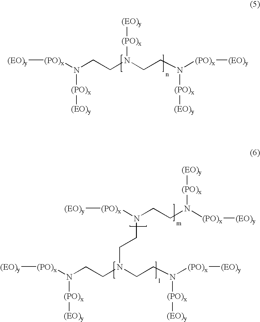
[(EO)y][(PO)x]N([(PO)x][(EO)y])CCN(CCN([(PO)x][(EO)y])[(PO)x][(EO)y])[(PO)x][(EO)y].[(EO)y][(PO)x]N([(PO)x][(EO)y])CCN(CCN([(PO)x][(EO)y])[(PO)x][(EO)y])CCN(CCN([(PO)x][(EO)y])[(PO)x][(EO)y])[(PO)x][(EO)y]
